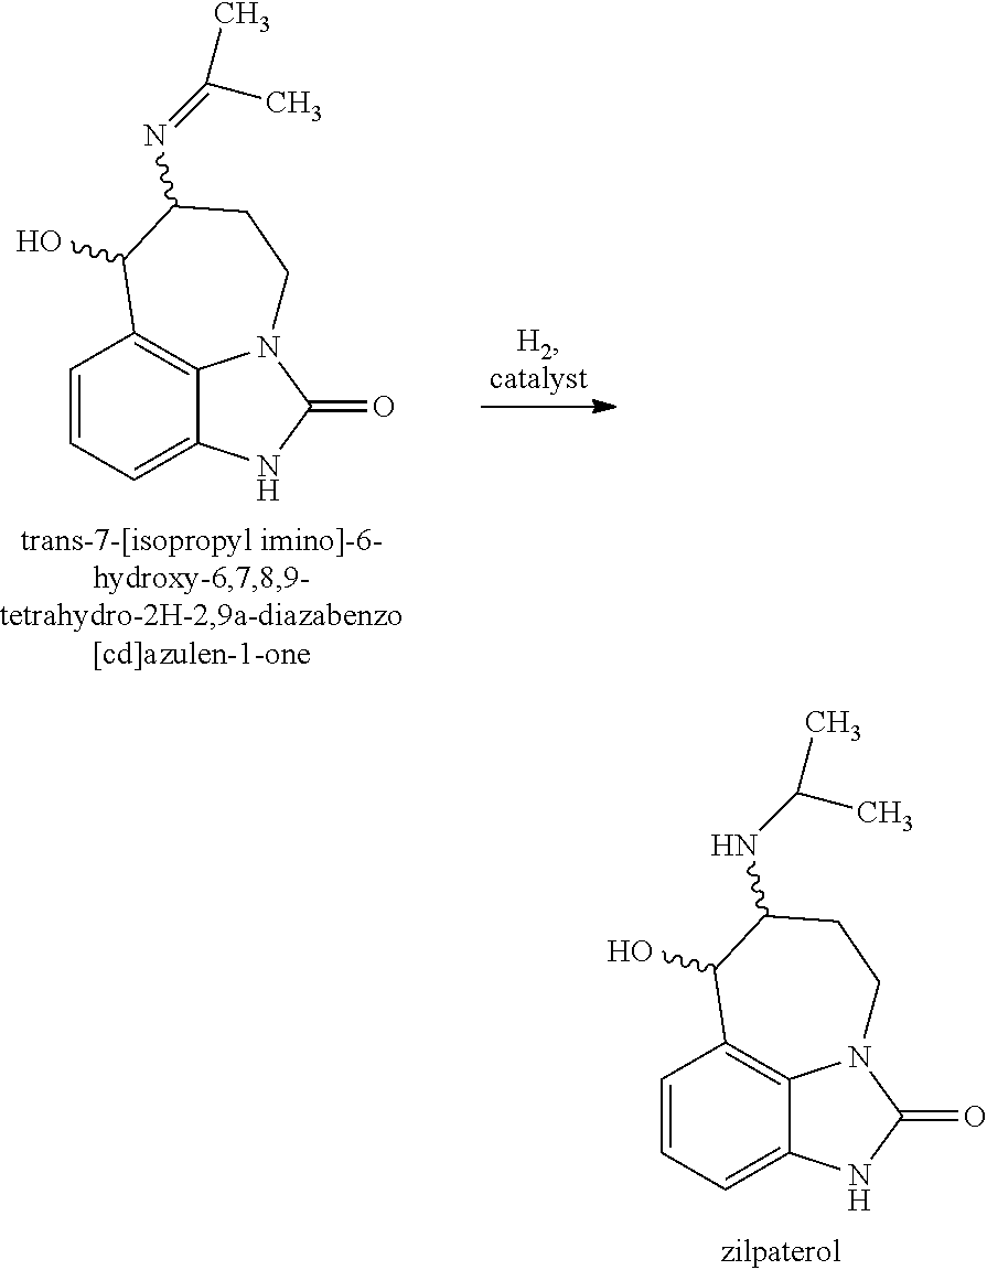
C1=CC=C2C3=C1C(O)C(NC(C)C)CCN3C(=O)N2.C1=CC=C2C3=C1C(O)C(N=C(C)C)CCN3C(=O)N2
